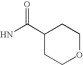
NC(C1CCOCC1)=O
